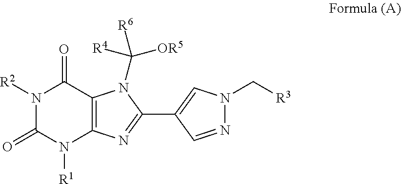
N1([R2])C(=O)N([R1])C2=C(C1=O)N(C([R4])([OR5])[R6])C(C1=CN(C[R3])N=C1)=N2
